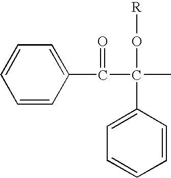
C1=CC(C(C(C)(O[R])C2=CC=CC=C2)=O)=CC=C1
